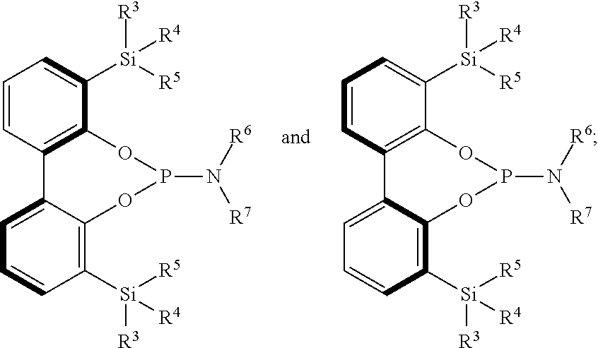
C1=CC2=C(C([Si]([R4])([R3])[R5])=C1)OP(N([R7])[R6])OC1=C([Si]([R3])([R4])[R5])C=CC=C21.C1=CC2=C(C([Si]([R4])([R3])[R5])=C1)OP(N([R7])[R6])OC1=C([Si]([R3])([R4])[R5])C=CC=C21
